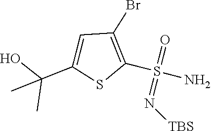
S(=N[TBS])(=O)(C1=C(Br)C=C(C(O)(C)C)S1)N
